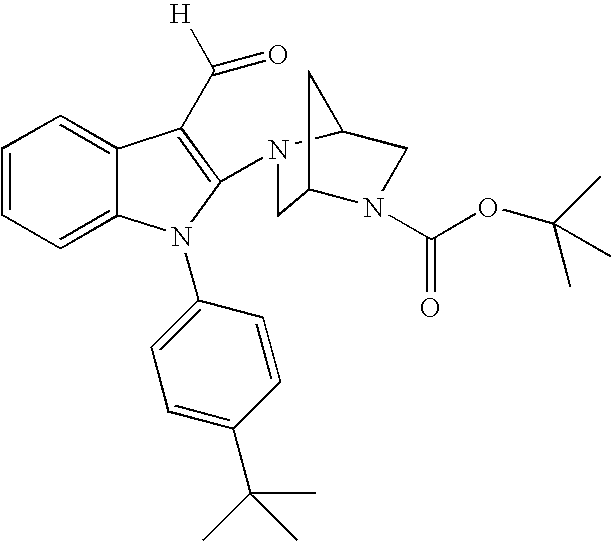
C1=CC=C2C(=C1)C(C([H])=O)=C(N1C3CN(C(OC(C)(C)C)=O)C(C3)C1)N2C1=CC=C(C(C)(C)C)C=C1
